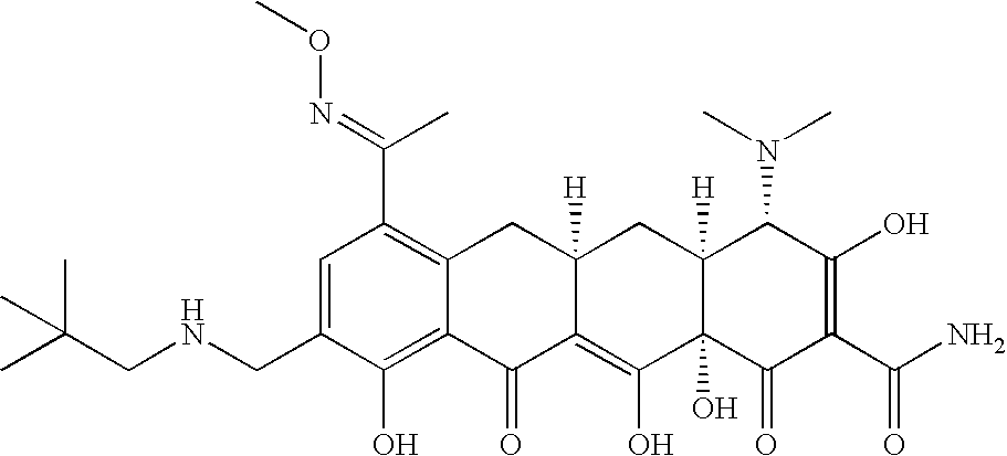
C1(CNCC(C)(C)C)=CC(C(=NOC)C)=C2C(=C1O)C(=O)C1=C(O)C3(O)C([H])(CC1([H])C2)C(N(C)C)C(O)=C(C(N)=O)C3=O
